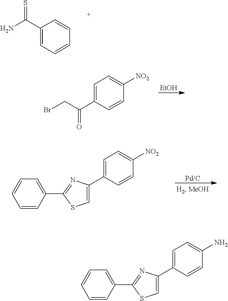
C1=C(C2=CSC(C3=CC=CC=C3)=N2)C=CC([NO2])=C1.S=C(C1=CC=CC=C1)N.[EtOH].C1=C(C(CBr)=O)C=CC([NO2])=C1.C1=C(C2=CSC(C3=CC=CC=C3)=N2)C=CC(N)=C1
